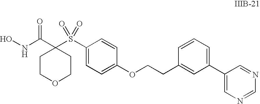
ONC(C1(S(C2=CC=C(OCCC3=CC(C4=CN=CN=C4)=CC=C3)C=C2)(=O)=O)CCOCC1)=O
